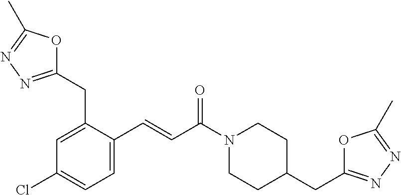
C1(CC2=CC(Cl)=CC=C2C=CC(N2CCC(CC3=NN=C(C)O3)CC2)=O)=NN=C(C)O1
